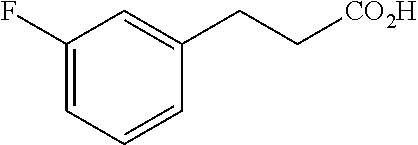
C1(F)=CC=CC(CC[CO2H])=C1
